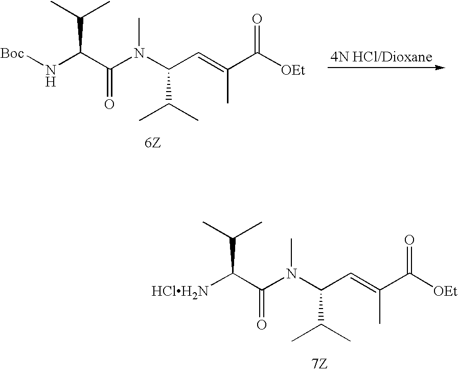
CN(C(C(C)C)C=C(C([OEt])=O)C)C(C(N[Boc])C(C)C)=O.CN(C(C(C)C)C=C(C([OEt])=O)C)C(C([HClH2N])C(C)C)=O
